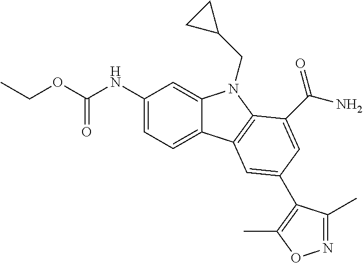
C1(NC(OCC)=O)=CC=C2C(=C1)N(CC1CC1)C1=C2C=C(C2=C(C)ON=C2C)C=C1C(N)=O
